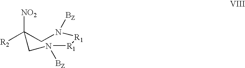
[R2]C1([NO2])CN([BZ])[R1][R1]N([BZ])C1
